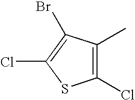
C1(Cl)=C(C)C(Br)=C(Cl)S1
